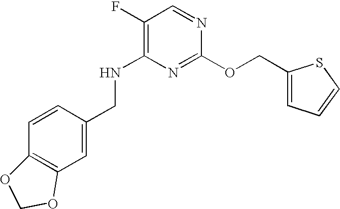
C1=C(CNC2=C(F)C=NC(OCC3=CC=CS3)=N2)C=CC2=C1OCO2
